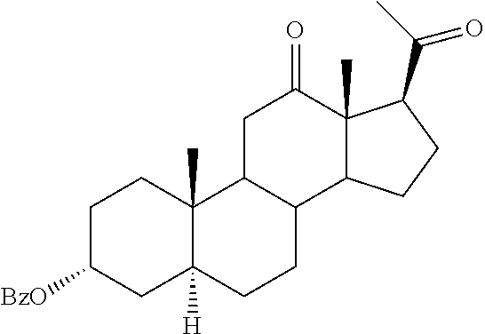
C1C([BzO])CC2([H])C(C)(C1)C1C(CC2)C2C(C)(C(=O)C1)C(C(C)=O)CC2
